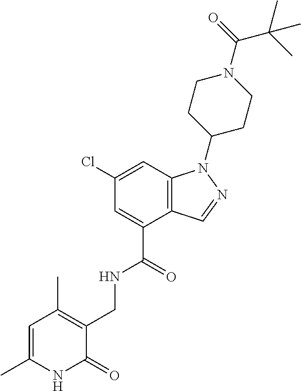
ClC1=CC2=C(C(C(=O)NCC3=C(C)C=C(C)NC3=O)=C1)C=NN2C1CCN(C(=O)C(C)(C)C)CC1
